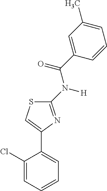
C1(N([H])C(C2=CC(C)=CC=C2)=O)=NC(C2=CC=CC=C2Cl)=CS1
